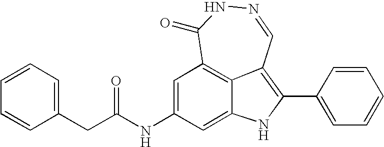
N1=CC2=C(C3=CC=CC=C3)NC3=CC(NC(CC4=CC=CC=C4)=O)=CC(=C23)C(=O)N1
